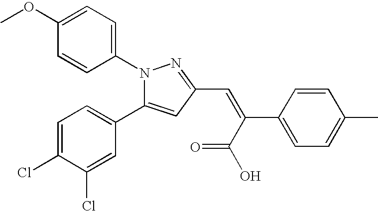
N1(C2=CC=C(OC)C=C2)C(C2=CC=C(Cl)C(Cl)=C2)=CC(C=C(C(=O)O)C2=CC=C(C)C=C2)=N1
